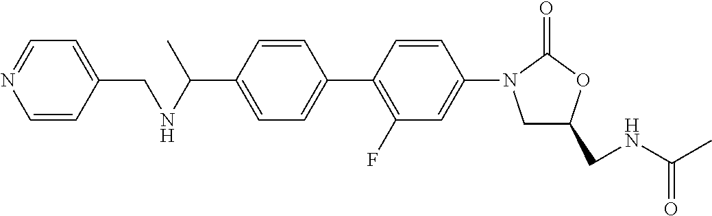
C1=C(C(C)NCC2=CC=NC=C2)C=CC(C2=C(F)C=C(N3CC(CNC(C)=O)OC3=O)C=C2)=C1
